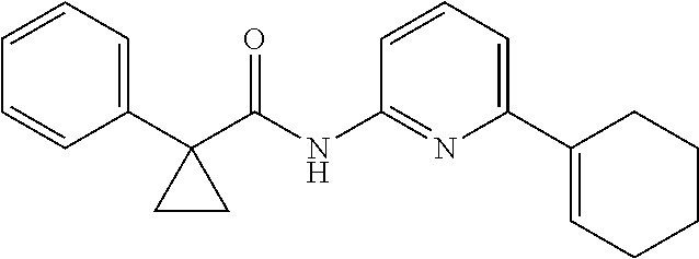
C1=CC=C(C2(C(NC3=NC(C4=CCCCC4)=CC=C3)=O)CC2)C=C1
